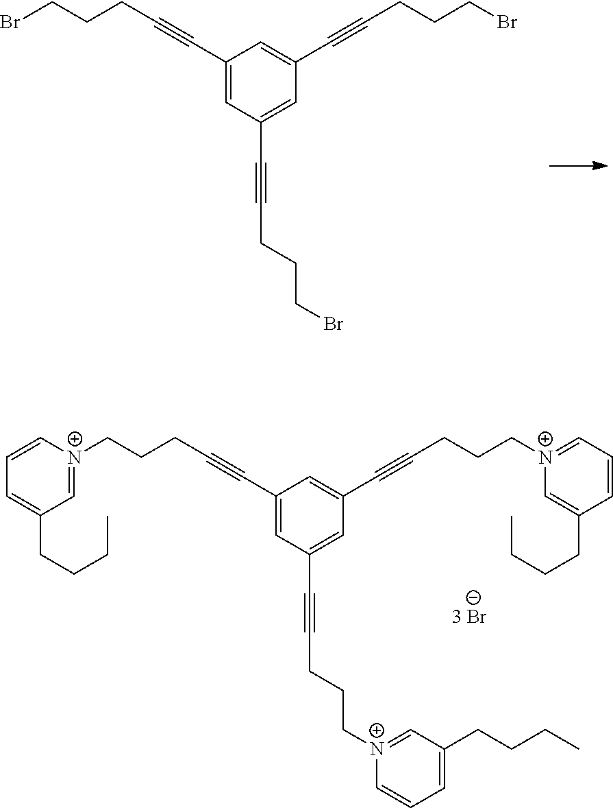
C1(C#CCCCBr)=CC(C#CCCCBr)=CC(C#CCCCBr)=C1.C1(C#CCCC[N+]2=CC(CCCC)=CC=C2)=CC(C#CCCC[N+]2=CC(CCCC)=CC=C2)=CC(C#CCCC[N+]2=CC=CC(CCCC)=C2)=C1
